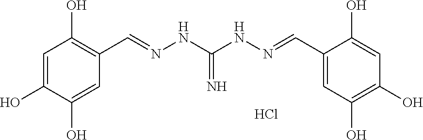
C1=C(O)C(O)=CC(C=NNC(NN=CC2=CC(O)=C(O)C=C2O)=N)=C1O.Cl
